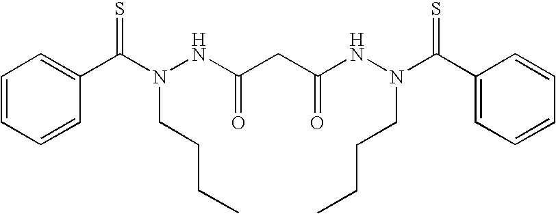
C1=CC=CC(C(N(NC(CC(NN(C(C2=CC=CC=C2)=S)CCCC)=O)=O)CCCC)=S)=C1
